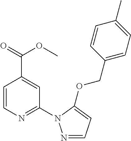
C(C1=CC(N2N=CC=C2OCC2=CC=C(C)C=C2)=NC=C1)(=O)OC
